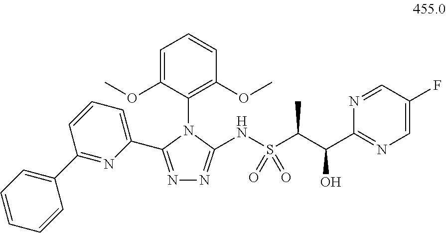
C1=C(OC)C(N2C(C3=CC=CC(C4=CC=CC=C4)=N3)=NN=C2NS(C(C(C2=NC=C(F)C=N2)O)C)(=O)=O)=C(OC)C=C1
